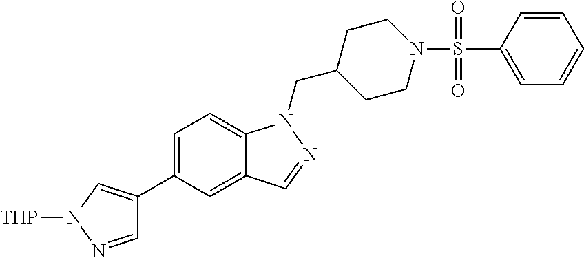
[THP]N1N=CC(C2=CC=C3C(=C2)C=NN3CC2CCN(S(C3=CC=CC=C3)(=O)=O)CC2)=C1
